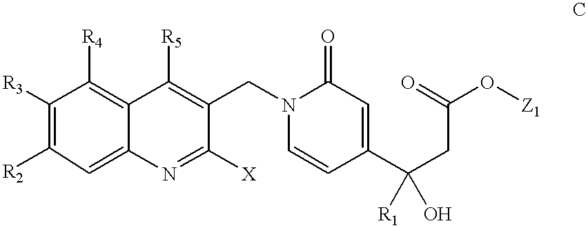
C1([X])=NC2=CC([R2])=C([R3])C([R4])=C2C([R5])=C1CN1C(=O)C=C(C(CC(O[Z1])=O)([R1])O)C=C1
